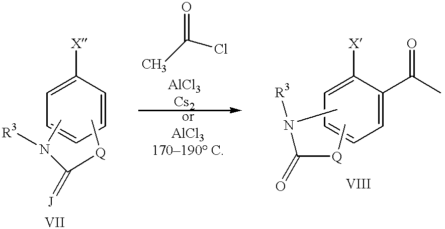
C1=CC([X])=CC=C1.CN(C([Q]C)=[J])[R3].CC(Cl)=O.C1=C(C(C)=O)C([X])=CC=C1.CN(C([Q]C)=O)[R3]
